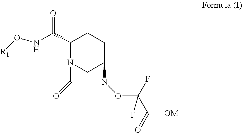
C1(C(NO[R1])=O)N2CC(CC1)N(OC(C(=O)[OM])(F)F)C2=O
